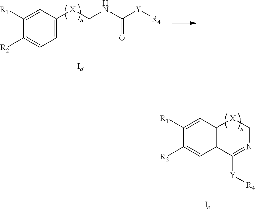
C1([R1])=CC([X]CNC([Y][R4])=O)=CC=C1[R2].C1([R1])=CC2=C(C=C1[R2])C([Y][R4])=NC[X]2
